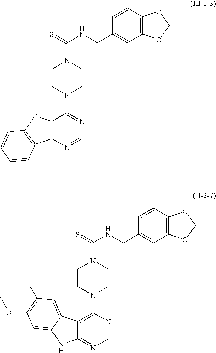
C12=C(N=CN=C1N1CCN(C(=S)NCC3=CC4=C(C=C3)OCO4)CC1)C1=C(O2)C=CC=C1.C12=C(N3CCN(C(=S)NCC4=CC5=C(C=C4)OCO5)CC3)N=CN=C1NC1=CC(OC)=C(OC)C=C21
